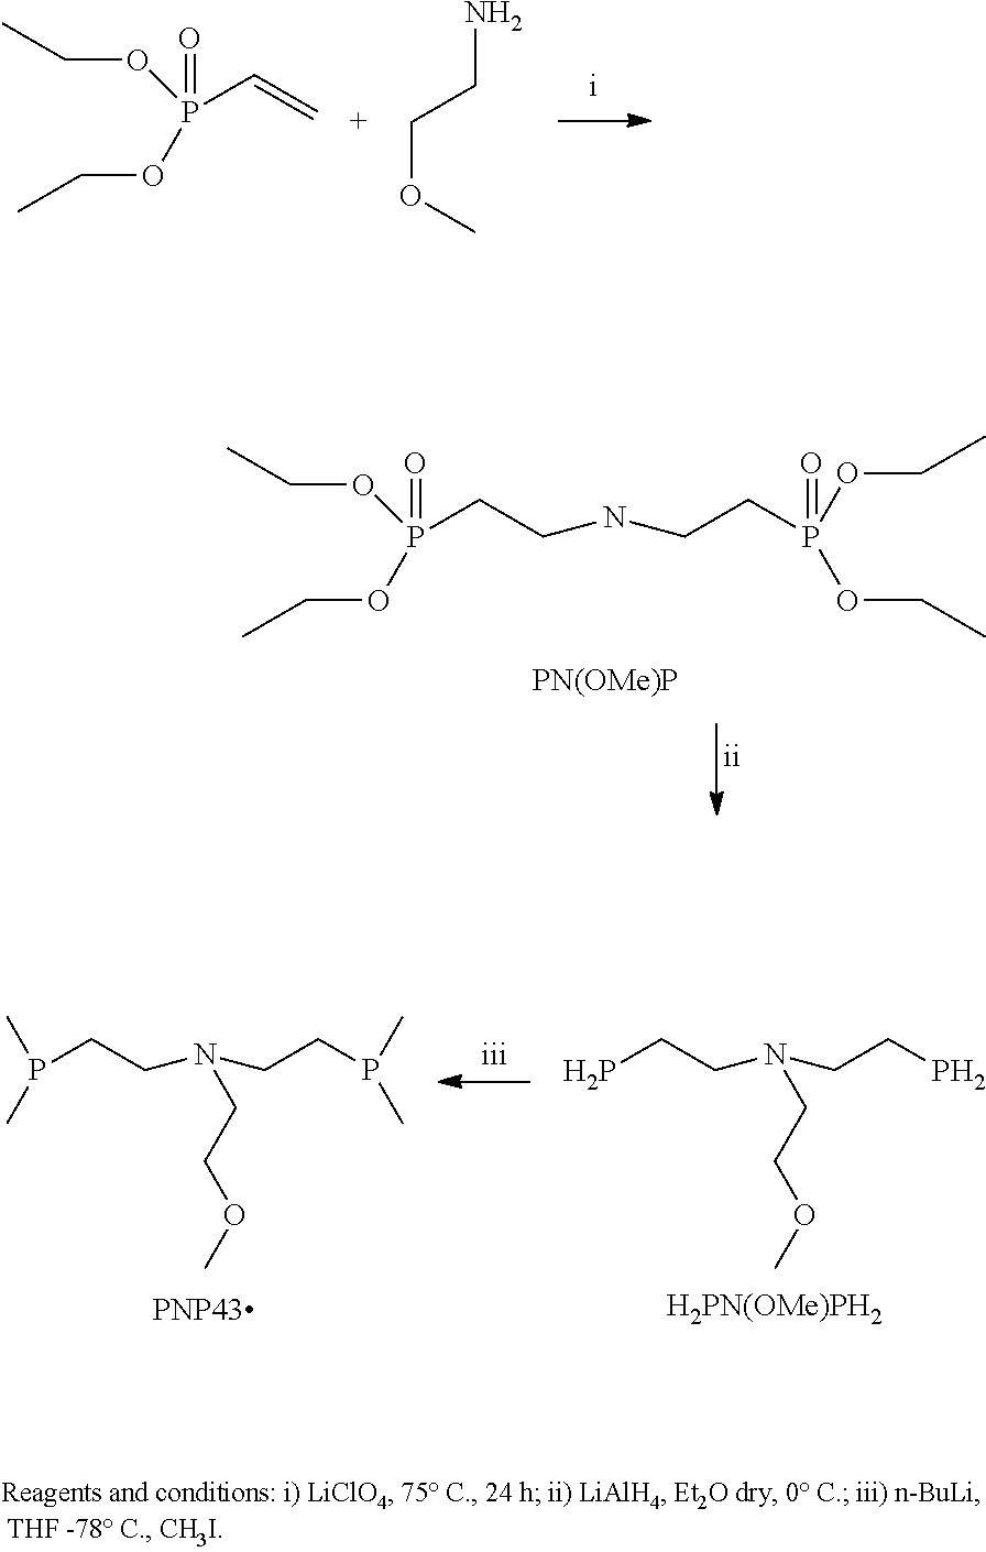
O=P(C=C)(OCC)OCC.NCCOC.O=P(CCNCCP(=O)(OCC)OCC)(OCC)OCC.PCCN(CCP)CCOC.P(CCN(CCP(C)C)CCOC)(C)C.[H2PN(OMe)PH2]
